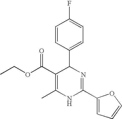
C(OC(C1=C(C)NC(C2=CC=CO2)=NC1C1=CC=C(F)C=C1)=O)C
